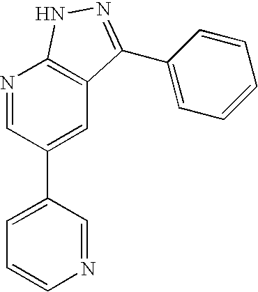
N1=CC(C2=CC=CN=C2)=CC2=C1NN=C2C1=CC=CC=C1
